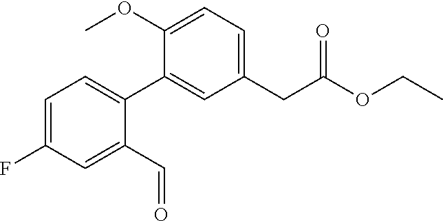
C1=C(F)C=C(C=O)C(C2=CC(CC(OCC)=O)=CC=C2OC)=C1
